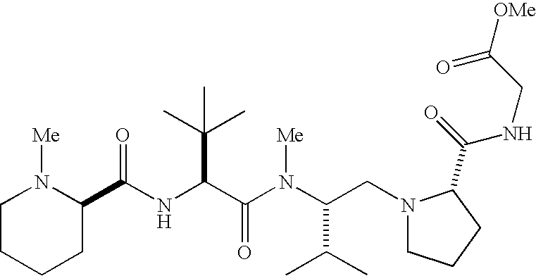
N(C(C(N(C(CN1CCCC1C(NCC([OMe])=O)=O)C(C)C)[Me])=O)C(C)(C)C)C(=O)C1N([Me])CCCC1
